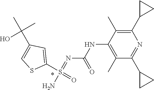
N(C1=C(C)C(C2CC2)=NC(C2CC2)=C1C)C(N=S(N)(C1=CC(C(C)(C)O)=CS1)=O)=O
